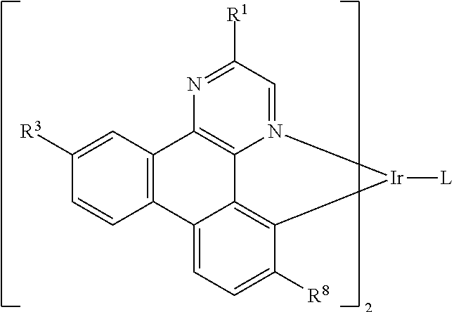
C1([R1])=NC2=C3N(=C1)[Ir]([L])C1=C3C(=CC=C1[R8])C1=C2C=C([R3])C=C1
